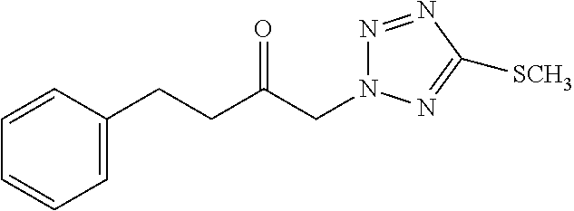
C1=CC(CCC(CN2N=NC([SCH3])=N2)=O)=CC=C1
